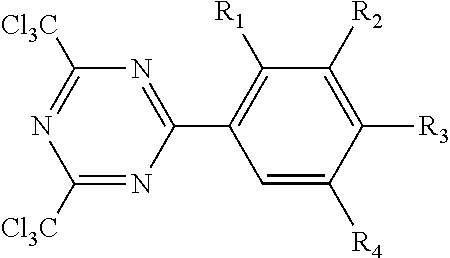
C1([R1])=C(C2=NC([Cl3C])=NC([Cl3C])=N2)C=C([R4])C([R3])=C1[R2]
